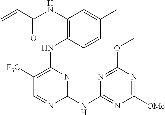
N(C1=C(NC2=C([F3C])C=NC(NC3=NC([OMe])=NC(OC)=N3)=N2)C=CC(C)=C1)C(C=C)=O
